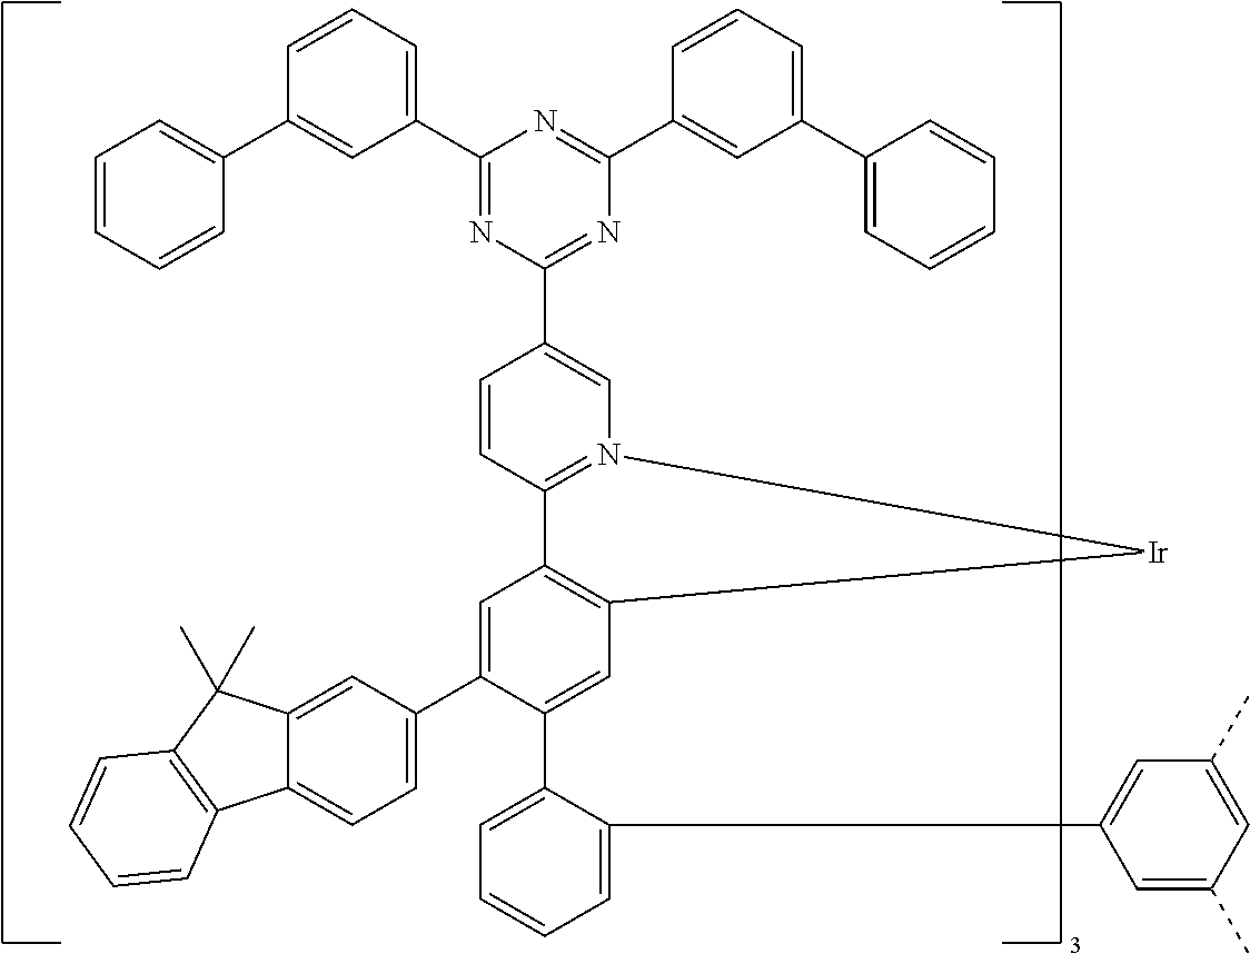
C12=CC(C3=CC4=C(C=C3C3=CC=CC=C3C3=CC(C)=CC(C)=C3)[Ir]N3=C4C=CC(C4=NC(C5=CC(C6=CC=CC=C6)=CC=C5)=NC(C5=CC=CC(C6=CC=CC=C6)=C5)=N4)=C3)=CC=C1C1=C(C2(C)C)C=CC=C1
